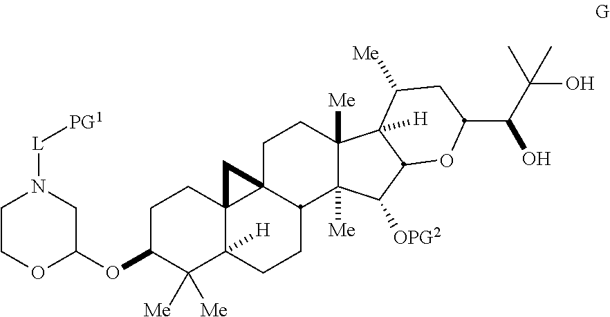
C1C(OC2CN([L][PG1])CCO2)C([Me])([Me])C2([H])C3(C1)C1(C(CC2)C2([Me])C([Me])(CC1)C1([H])C(C2[OPG2])OC(C(C(C)(O)C)O)CC1[Me])C3
